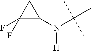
C1(F)(F)C(N(C(C)(C)C)[H])C1
